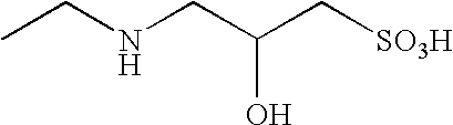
N(CC(C[SO3H])O)CC
